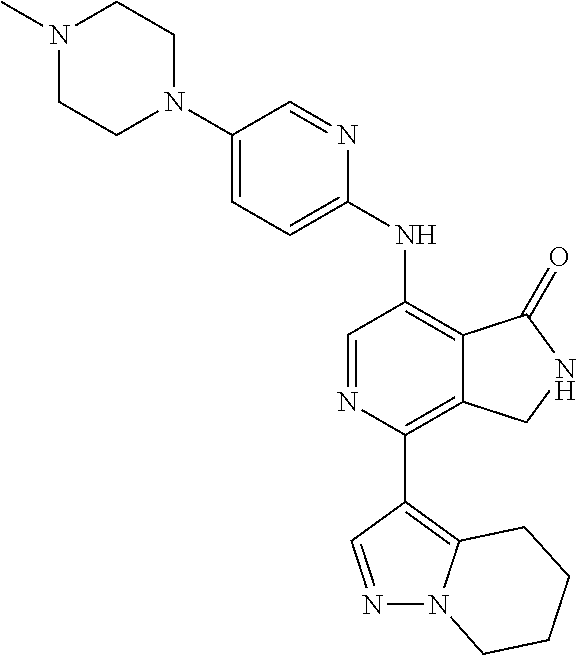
C1(N2CCN(C)CC2)=CC=C(NC2=C3C(=C(C4=C5N(N=C4)CCCC5)N=C2)CNC3=O)N=C1
